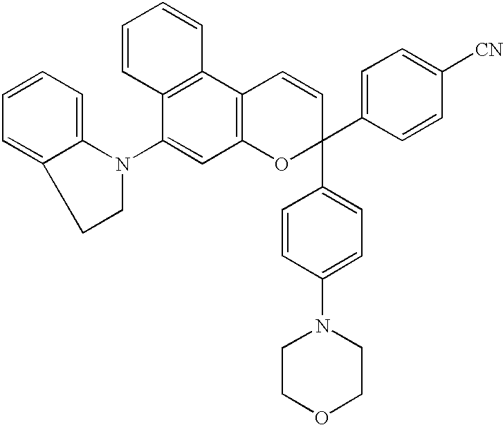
C12=CC=CC=C1N(C1=CC3=C(C4=C1C=CC=C4)C=CC(C1=CC=C([CN])C=C1)(C1=CC=C(N4CCOCC4)C=C1)O3)CC2
